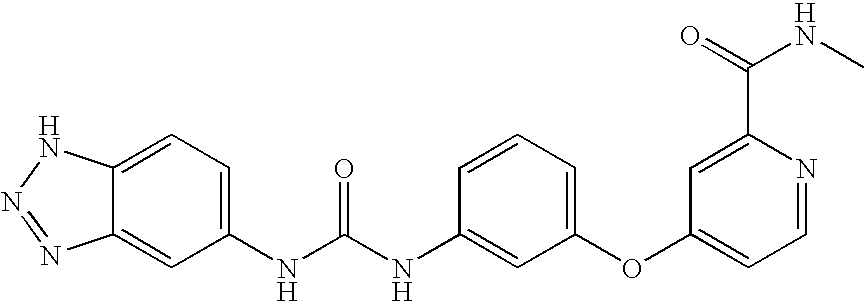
C12=CC=C(NC(NC3=CC(OC4=CC=NC(C(=O)NC)=C4)=CC=C3)=O)C=C1N=NN2
